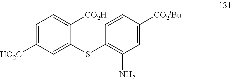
C1=CC([CO2tBu])=CC(N)=C1SC1=CC([HO2C])=CC=C1[CO2H]
